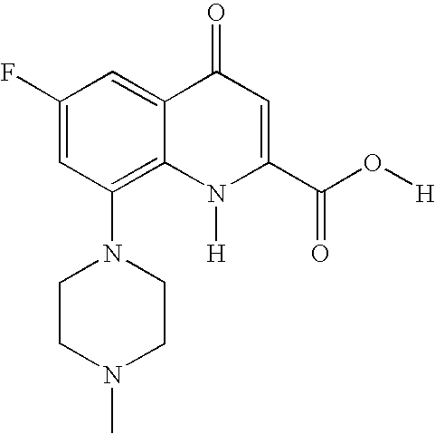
C1(F)=CC(N2CCN(C)CC2)=C2C(=C1)C(=O)C=C(C(O[H])=O)N2[H]
